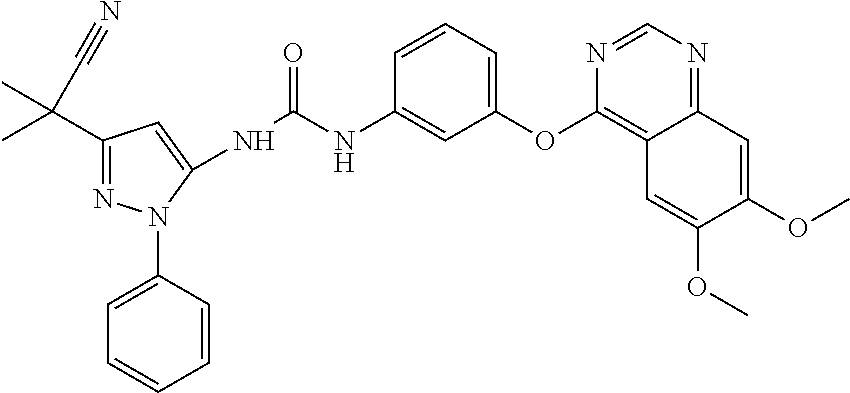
C1(C(C)(C)C#N)=NN(C2=CC=CC=C2)C(NC(=O)NC2=CC(OC3=C4C(=NC=N3)C=C(OC)C(OC)=C4)=CC=C2)=C1
